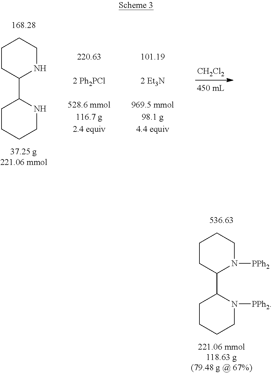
C1CC(C2N([PPh2])CCCC2)N([PPh2])CC1.C1CC(C2NCCCC2)NCC1.[CH2Cl2]
